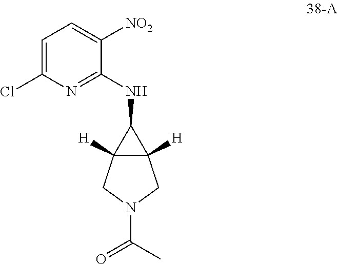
C1=C(Cl)N=C(NC2C3([H])C2([H])CN(C(C)=O)C3)C([NO2])=C1
